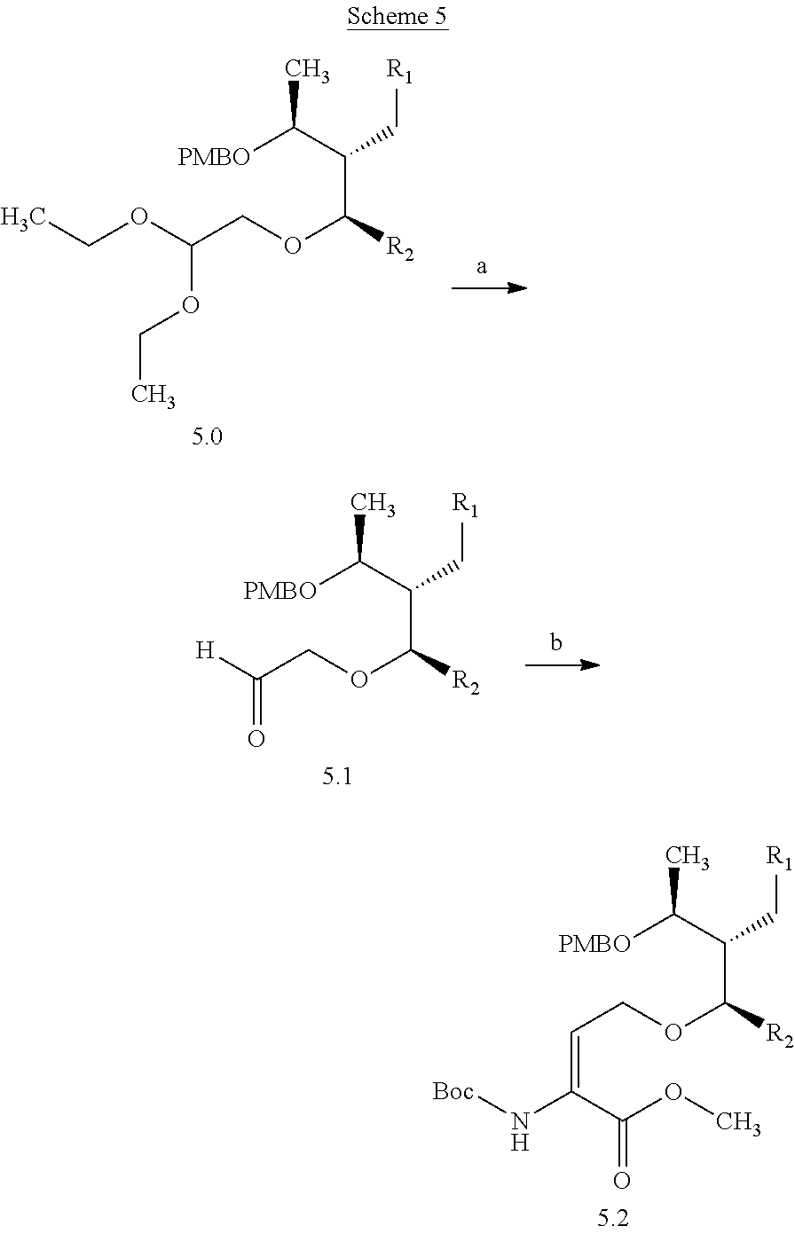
[PMBO]C(C(C(OCC(OCC)OCC)[R2])C[R1])C.[PMBO]C(C(C(OCC([H])=O)[R2])C[R1])C.[PMBO]C(C(C(OCC=C(N[Boc])C(OC)=O)[R2])C[R1])C
